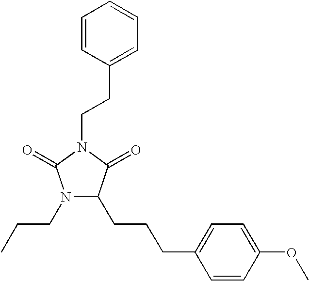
N1(CCC)C(CCCC2=CC=C(OC)C=C2)C(=O)N(CCC2=CC=CC=C2)C1=O
